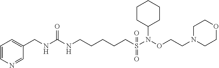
C1(CNC(=O)NCCCCCS(=O)(N(C2CCCCC2)OCCN2CCOCC2)=O)=CC=CN=C1
